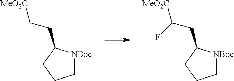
C1[NBoc]C(CC[MeO2C])CC1.C1[NBoc]C(CC([MeO2C])F)CC1
